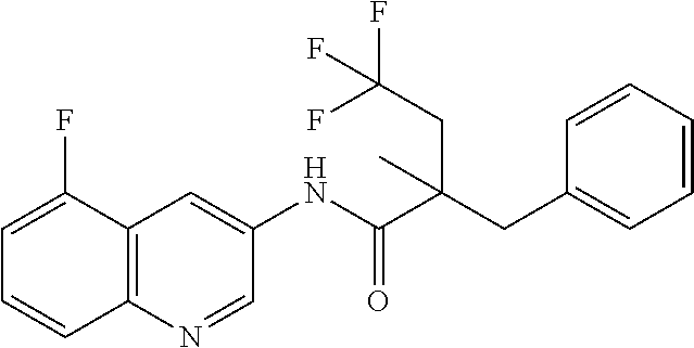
C12=C(C(F)=CC=C1)C=C(NC(C(CC(F)(F)F)(C)CC1=CC=CC=C1)=O)C=N2
